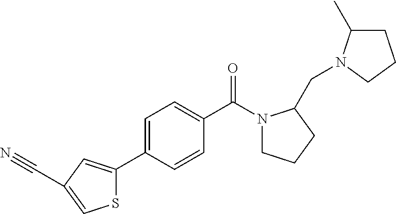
C1(C2=CC(C#N)=CS2)=CC=C(C(N2CCCC2CN2C(C)CCC2)=O)C=C1
